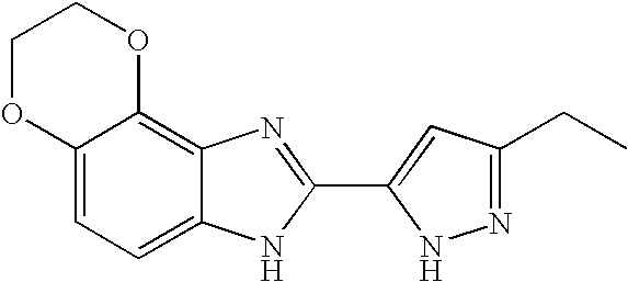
C1OC2=CC=C3C(=C2OC1)N=C(C1=CC(CC)=NN1)N3
